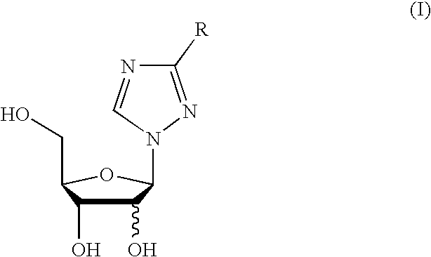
C1(O)C(O)C(CO)OC1N1C=NC([R])=N1
